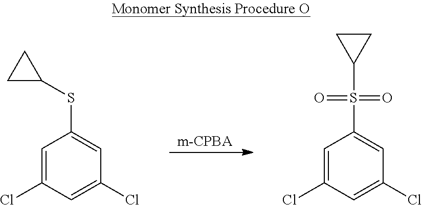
C1=C(Cl)C=C(Cl)C=C1SC1CC1.C1=C(Cl)C=C(Cl)C=C1S(C1CC1)(=O)=O
